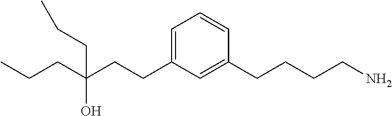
CCCC(CCC1=CC=CC(CCCCN)=C1)(CCC)O
